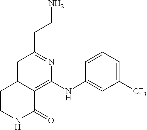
C(CN)C1=NC(NC2=CC([CF3])=CC=C2)=C2C(=C1)C=CNC2=O
